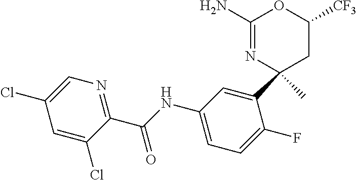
C1(N)=NC(C2=CC(NC(C3=NC=C(Cl)C=C3Cl)=O)=CC=C2F)(C)CC([CF3])O1
